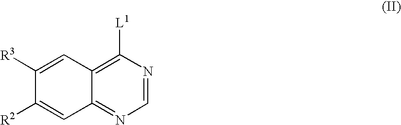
C1([R3])=CC2=C([L1])N=CN=C2C=C1[R2]
